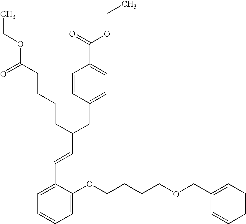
C1=C(OCCCCOCC2=CC=CC=C2)C(C=CC(CC2=CC=C(C(=O)OCC)C=C2)CCCCC(OCC)=O)=CC=C1
